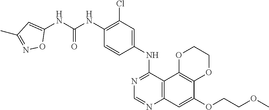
C12=C(C3=C(C=C1OCCOC)N=CN=C3NC1=CC(Cl)=C(NC(NC3=CC(C)=NO3)=O)C=C1)OCCO2
